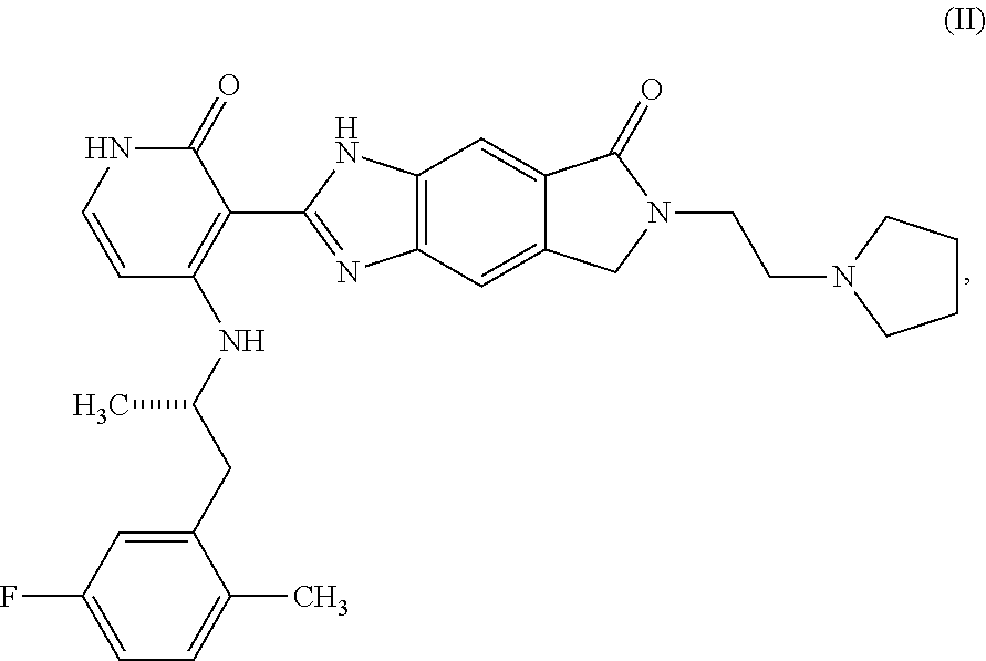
C1=CNC(=O)C(C2=NC3=C(C=C4C(=C3)CN(CCN3CCCC3)C4=O)N2)=C1NC(CC1=CC(F)=CC=C1C)C
